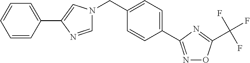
C1(CN2C=NC(C3=CC=CC=C3)=C2)=CC=C(C2=NOC(C(F)(F)F)=N2)C=C1
